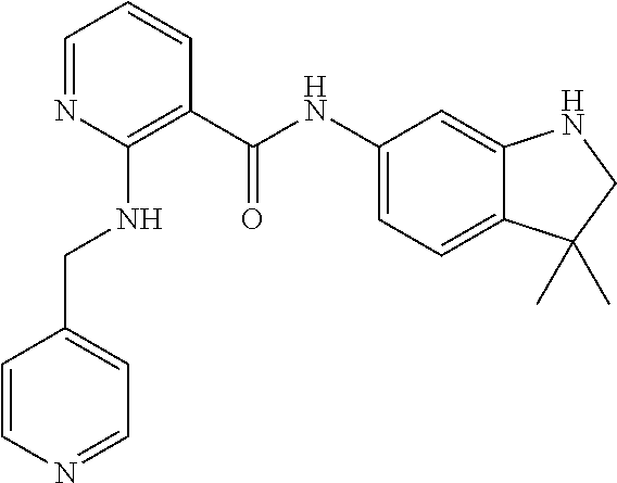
C1=NC(NCC2=CC=NC=C2)=C(C(NC2=CC=C3C(=C2)NCC3(C)C)=O)C=C1
